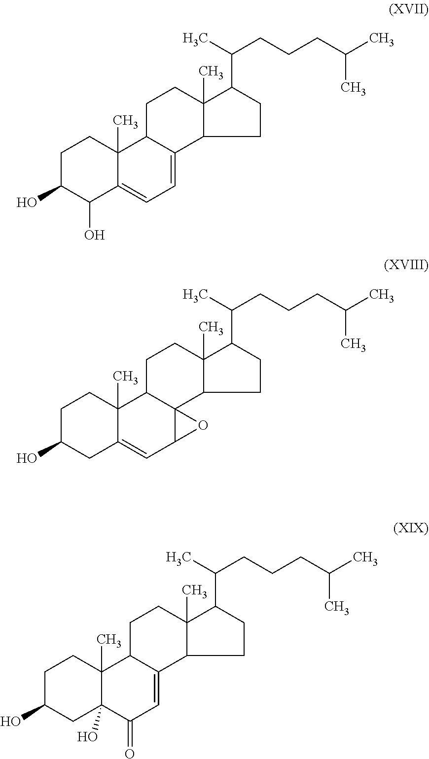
C1C(O)C(O)C2=CC=C3C(C2(C)C1)CCC1(C)C3CCC1C(C)CCCC(C)C.C1C(O)CC2=CC3C4(C(C2(C)C1)CCC1(C)C4CCC1C(C)CCCC(C)C)O3.C1C(O)CC2(O)C(C)(C1)C1C(=CC2=O)C2C(C)(CC1)C(C(C)CCCC(C)C)CC2
